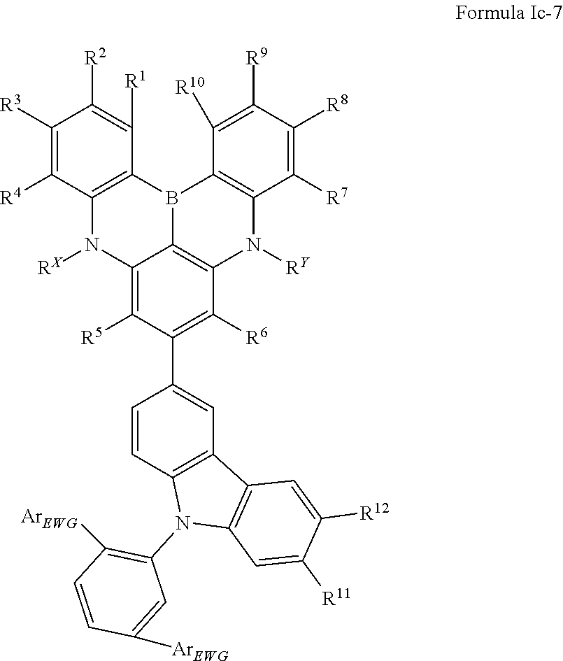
C12=C(B3C4=C(N([RY])C5=C3C([R10])=C([R9])C([R8])=C5[R7])C([R6])=C(C3=CC5=C(C=C3)N(C3=C([ArEWG])C=CC([ArEWG])=C3)C3=C5C=C([R12])C([R11])=C3)C([R5])=C4N1[RX])C([R1])=C([R2])C([R3])=C2[R4]
